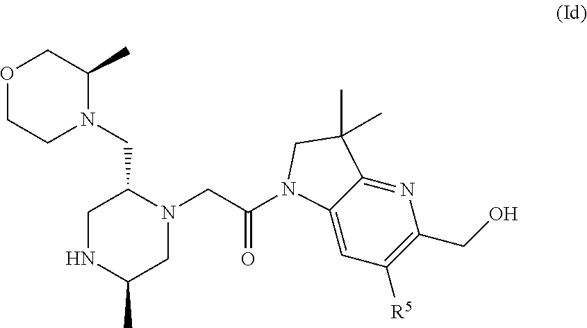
O1CCN(CC2CNC(C)CN2CC(=O)N2C3=CC([R5])=C(CO)N=C3C(C)(C)C2)C(C)C1
